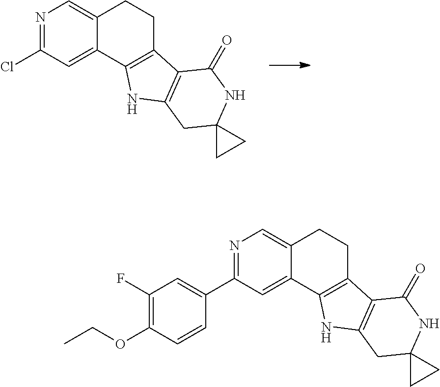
N1=C(Cl)C=C2C(=C1)CCC1=C2NC2=C1C(=O)NC1(C2)CC1.N1=C(C2=CC(F)=C(OCC)C=C2)C=C2C(=C1)CCC1=C2NC2=C1C(=O)NC1(C2)CC1
